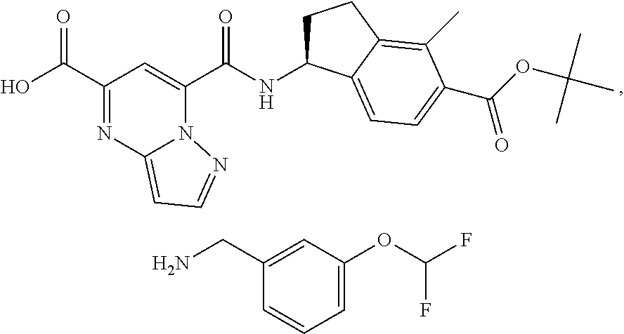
C1(C(=O)O)=NC2=CC=NN2C(C(=O)NC2CCC3=C(C)C(C(=O)OC(C)(C)C)=CC=C23)=C1.C1(CN)=CC(OC(F)F)=CC=C1
